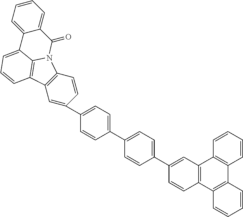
C1(C2=CC=C(C3=CC=C(C4=CC5=C(C=C4)N4C6=C5C=CC=C6C5=CC=CC=C5C4=O)C=C3)C=C2)=CC2=C(C=C1)C1=C(C3=C2C=CC=C3)C=CC=C1
